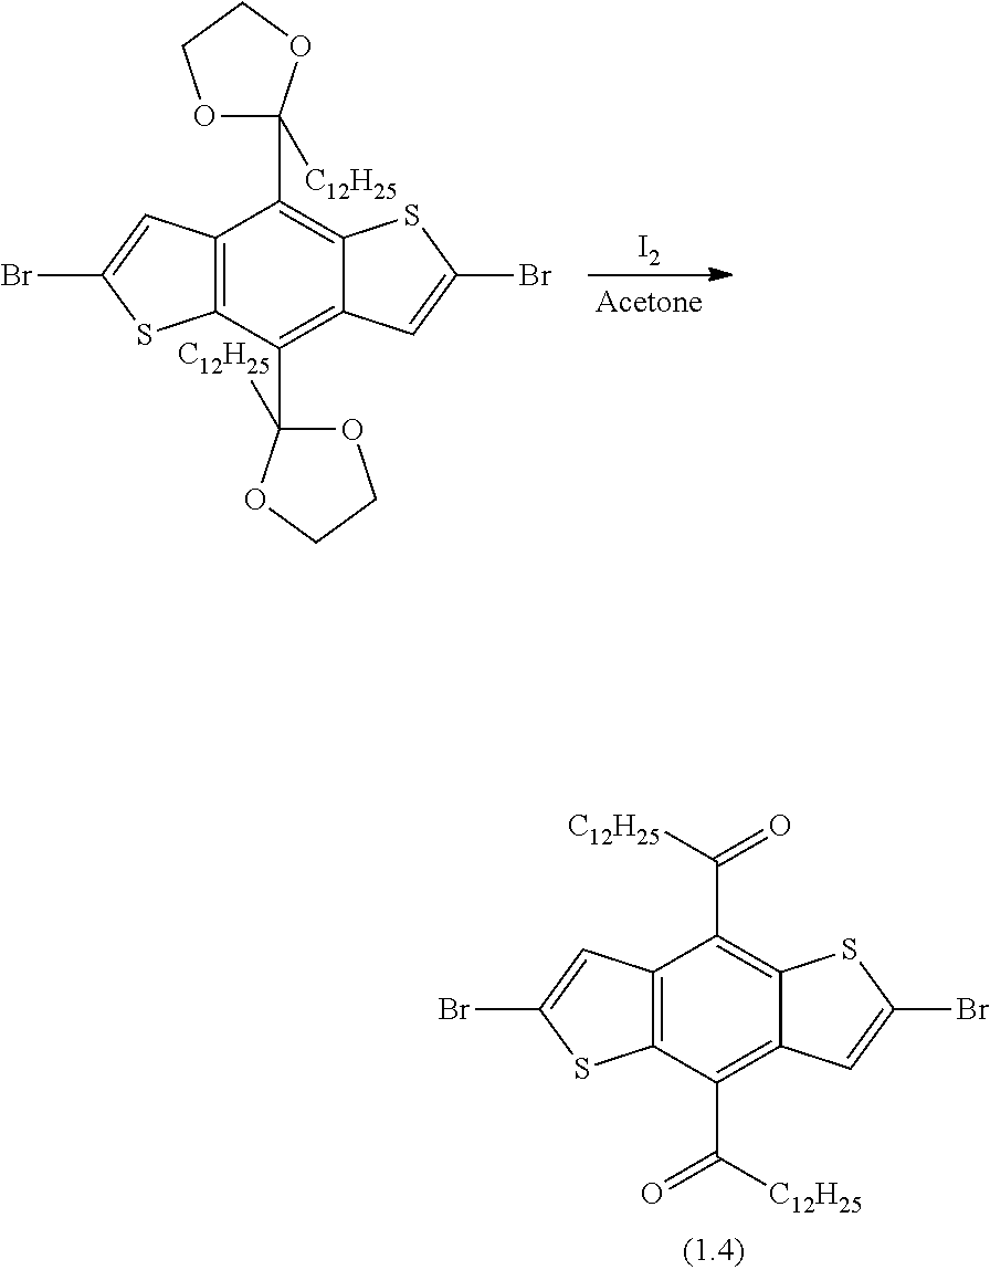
C1(C2([C12H25])OCCO2)=C2C(=C(C3([C12H25])OCCO3)C3=C1C=C(Br)S3)C=C(Br)S2.[I2].C1(C(=O)[C12H25])=C2C(=C(C(=O)[C12H25])C3=C1C=C(Br)S3)C=C(Br)S2
